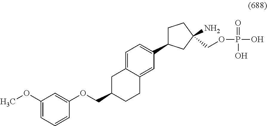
C1(OC)=CC=CC(OCC2CCC3=CC(C4CCC(N)(COP(=O)(O)O)C4)=CC=C3C2)=C1
